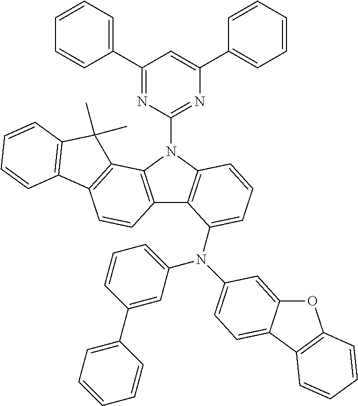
C1(C2=CC=CC=C2)=NC(N2C3=C(C4=C2C2=C(C=C4)C4=C(C2(C)C)C=CC=C4)C(N(C2=CC=CC(C4=CC=CC=C4)=C2)C2=CC=C4C(=C2)OC2=C4C=CC=C2)=CC=C3)=NC(C2=CC=CC=C2)=C1
